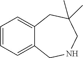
C1=CC=C2C(=C1)CC(C)(C)CNC2
